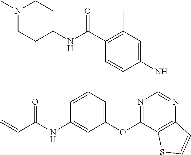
C(C1=C(C)C=C(NC2=NC3=C(C(OC4=CC=CC(NC(C=C)=O)=C4)=N2)SC=C3)C=C1)(NC1CCN(C)CC1)=O
